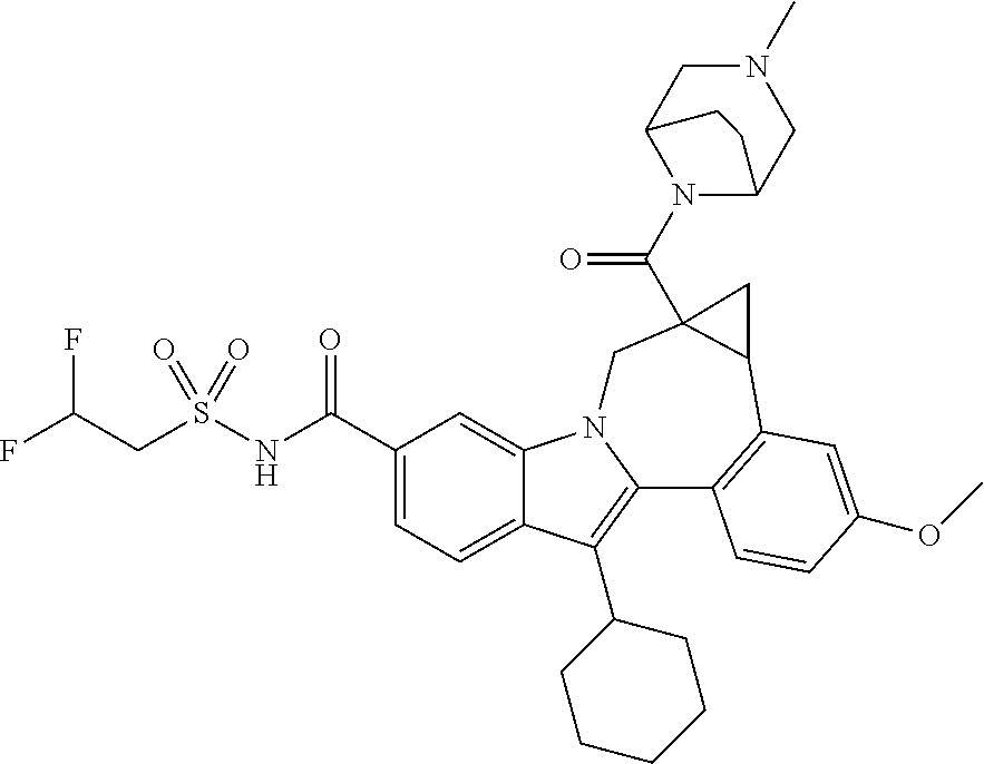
C1(C(NS(CC(F)F)(=O)=O)=O)=CC=C2C(=C1)N1C(=C2C2CCCCC2)C2=C(C3C(C(N4C5CN(C)CC4CC5)=O)(C1)C3)C=C(OC)C=C2
